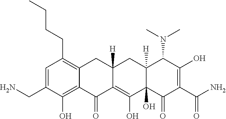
C1=C(CN)C(O)=C2C(=C1CCCC)CC1([H])C(=C(O)C3(O)C([H])(C1)C(N(C)C)C(O)=C(C(N)=O)C3=O)C2=O
